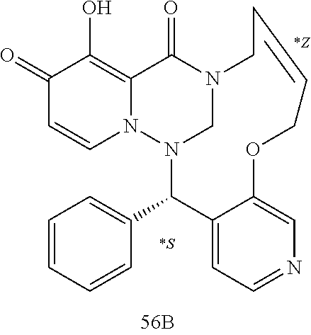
C1(=O)C=CN2C(=C1O)C(=O)N1CN2C(C2=CC=CC=C2)C2=CC=NC=C2OCC=CC1
